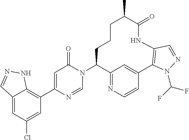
C12=NC=CC(=C1)C1=C(NC(=O)C(C)CCCC2N2C(=O)C=C(C3=C4C(=CC(Cl)=C3)C=NN4)N=C2)C=NN1C(F)F
